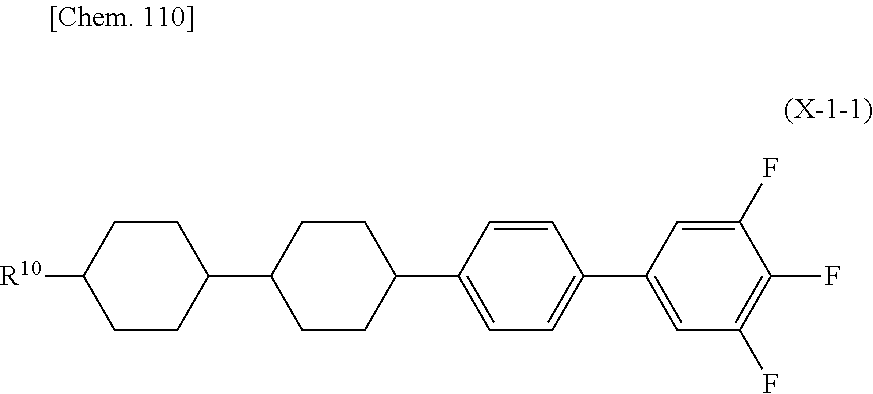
C1CC([R10])CCC1C1CCC(C2=CC=C(C3=CC(F)=C(F)C(F)=C3)C=C2)CC1
